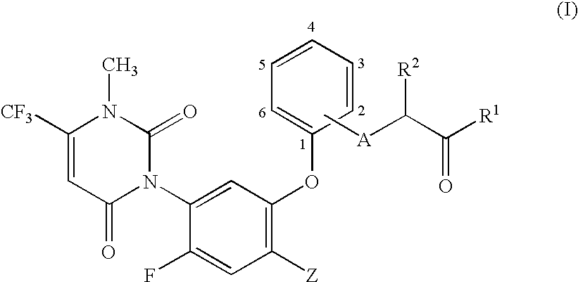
C1([CF3])=CC(=O)N(C2=CC(OC3=CC=CC=C3)=C([Z])C=C2F)C(=O)N1C.C[A]C(C([R1])=O)[R2]
